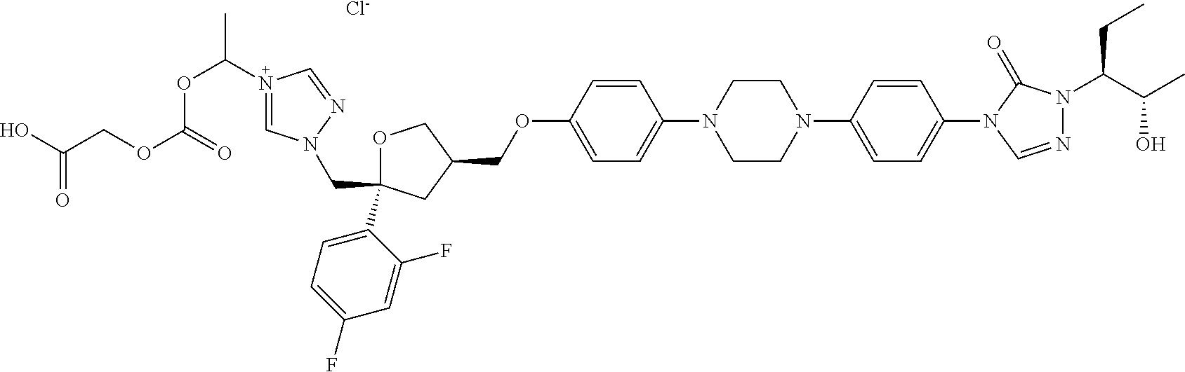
[Cl-].C1(COC2=CC=C(N3CCN(C4=CC=C(N5C=NN(C(C(C)O)CC)C5=O)C=C4)CC3)C=C2)COC(C2=CC=C(F)C=C2F)(CN2C=N(C(OC(OCC(O)=O)=O)C)C=N2)C1
